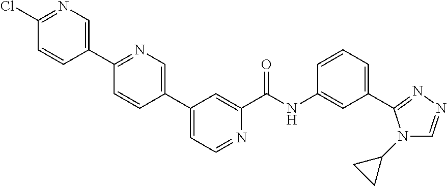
C1(C2=CN=C(C3=CN=C(Cl)C=C3)C=C2)=CC=NC(C(NC2=CC(C3=NN=CN3C3CC3)=CC=C2)=O)=C1
